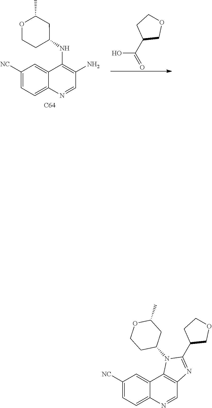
C1([NC])=CC=C2C(=C1)C(NC1CC(C)OCC1)=C(N)C=N2.[C64].C1(C(=O)O)COCC1.C1([NC])=CC=C2C(=C1)C1=C(C=N2)N=C(C2COCC2)N1C1CC(C)OCC1
